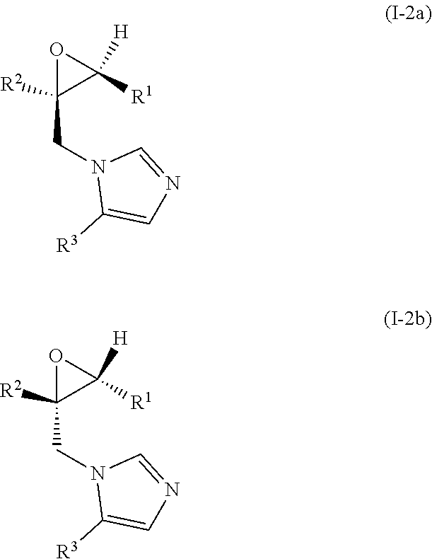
O1C([R2])(CN2C([R3])=CN=C2)C1([H])[R1].O1C([R2])(CN2C([R3])=CN=C2)C1([H])[R1]
